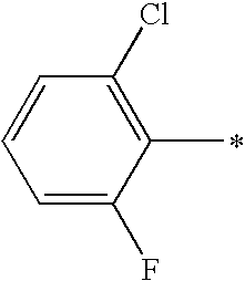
C1=C(F)C(C)=C(Cl)C=C1
